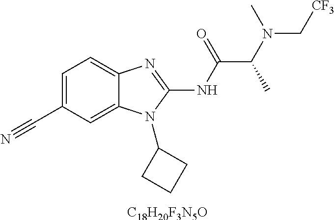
[C18H20F3N5O].C1=C(C#N)C=C2C(=C1)N=C(NC(=O)C(N(C[CF3])C)C)N2C1CCC1
